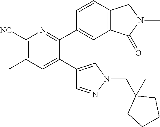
C1([NC])=C(C)C=C(C2=CN(CC3(C)CCCC3)N=C2)C(C2=CC3=C(C=C2)CN(C)C3=O)=N1
